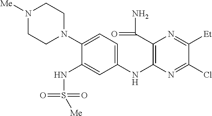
C1(N2CCN([Me])CC2)=CC=C(NC2=C(C(=O)N)N=C([Et])C(Cl)=N2)C=C1NS([Me])(=O)=O
